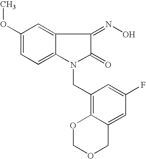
C1(OC)=CC=C2C(=C1)C(=NO)C(=O)N2CC1=C2C(=CC(F)=C1)COCO2
